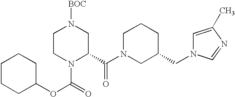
N1([BOC])CCN(C(=O)OC2CCCCC2)C(C(N2CC(CN3C=C(C)N=C3)CCC2)=O)C1
